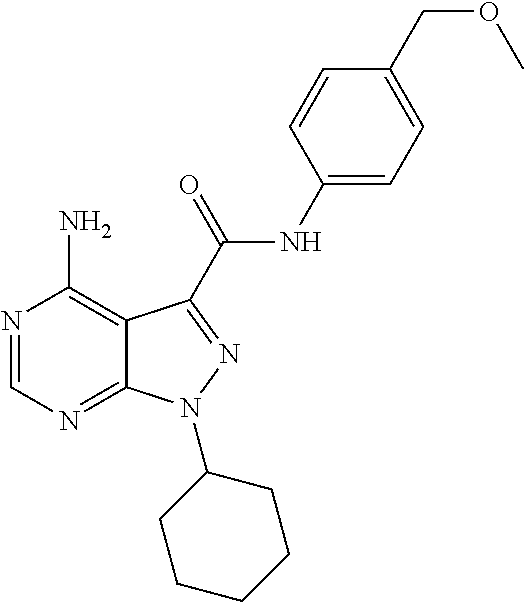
N1=CN=C2C(=C1N)C(C(NC1=CC=C(COC)C=C1)=O)=NN2C1CCCCC1
